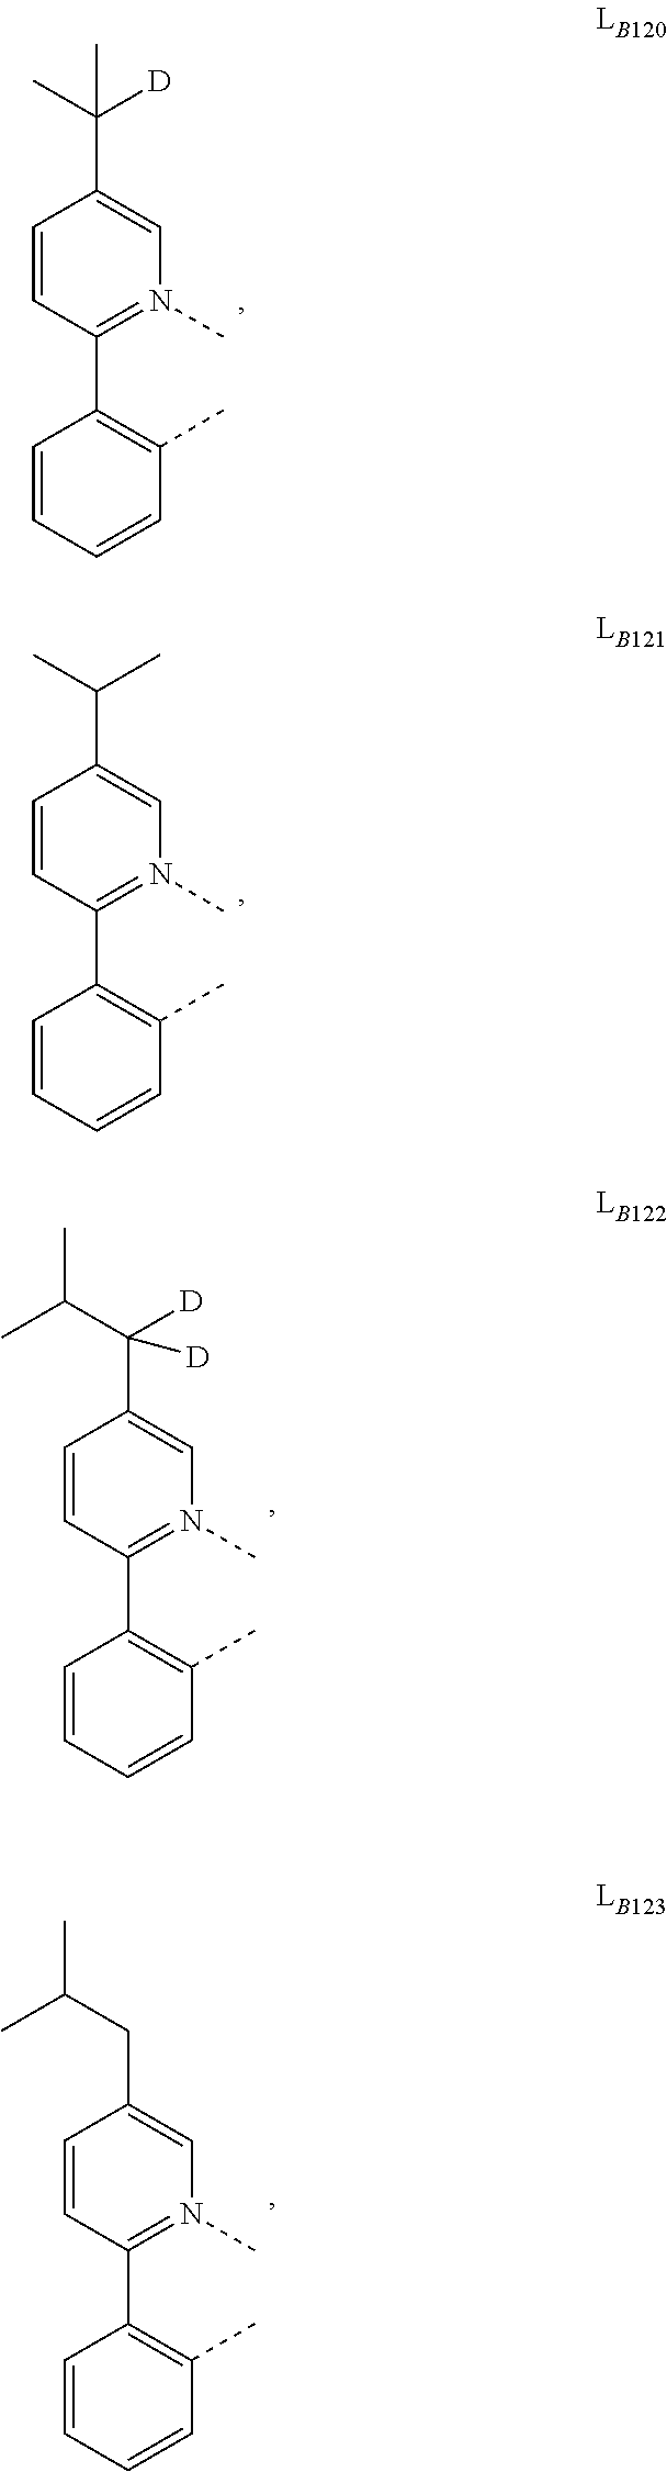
C1=CC(C2=C(C)C=CC=C2)=N(C)C=C1C(C(C)C)([D])[D].C1=CC(C2=C(C)C=CC=C2)=N(C)C=C1C(C)([D])C.C1=CC(C2=C(C)C=CC=C2)=N(C)C=C1C(C)C.C1=CC(C2=C(C)C=CC=C2)=N(C)C=C1CC(C)C
